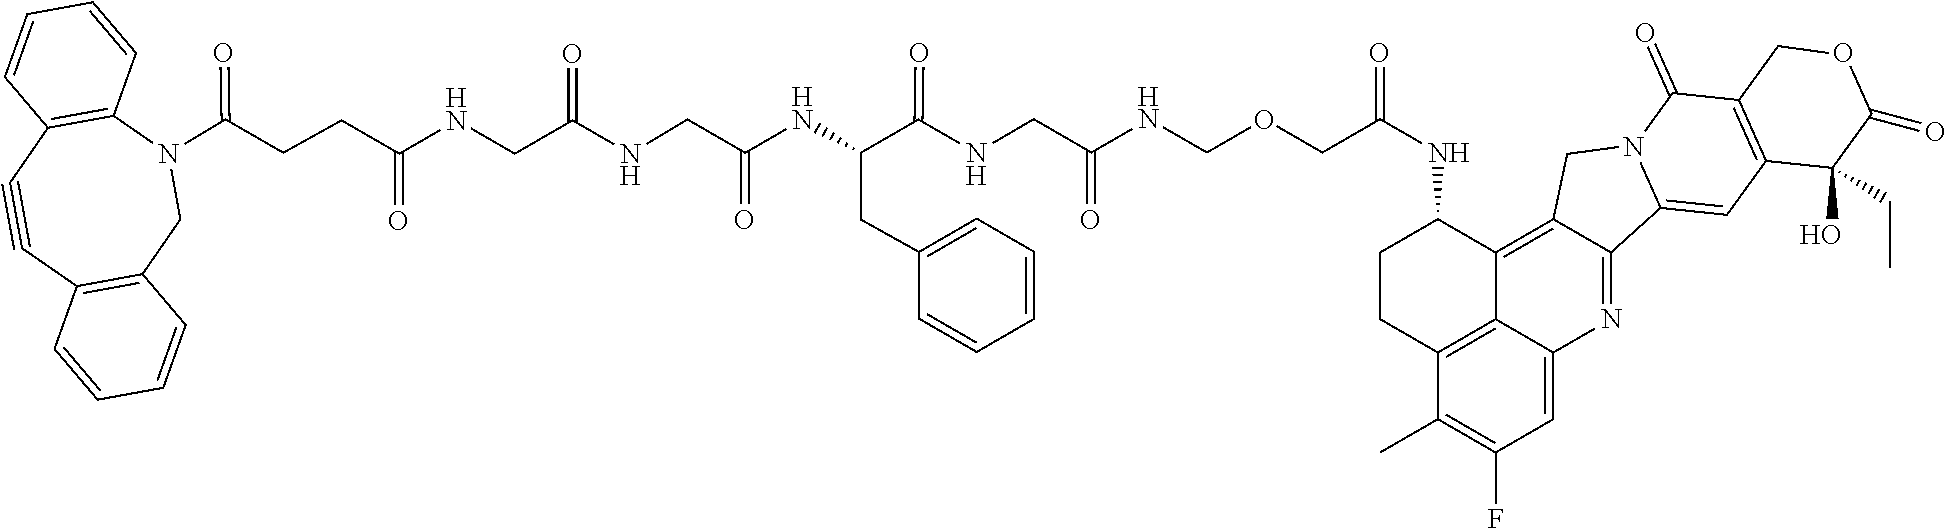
C12=C(CN(C(CCC(NCC(=O)NCC(NC(CC3=CC=CC=C3)C(NCC(=O)NCOCC(=O)NC3CCC4=C5C3=C3C(=NC5=CC(F)=C4C)C4=CC5=C(C(=O)N4C3)COC(=O)C5(O)CC)=O)=O)=O)=O)C3=C(C#C1)C=CC=C3)C=CC=C2
